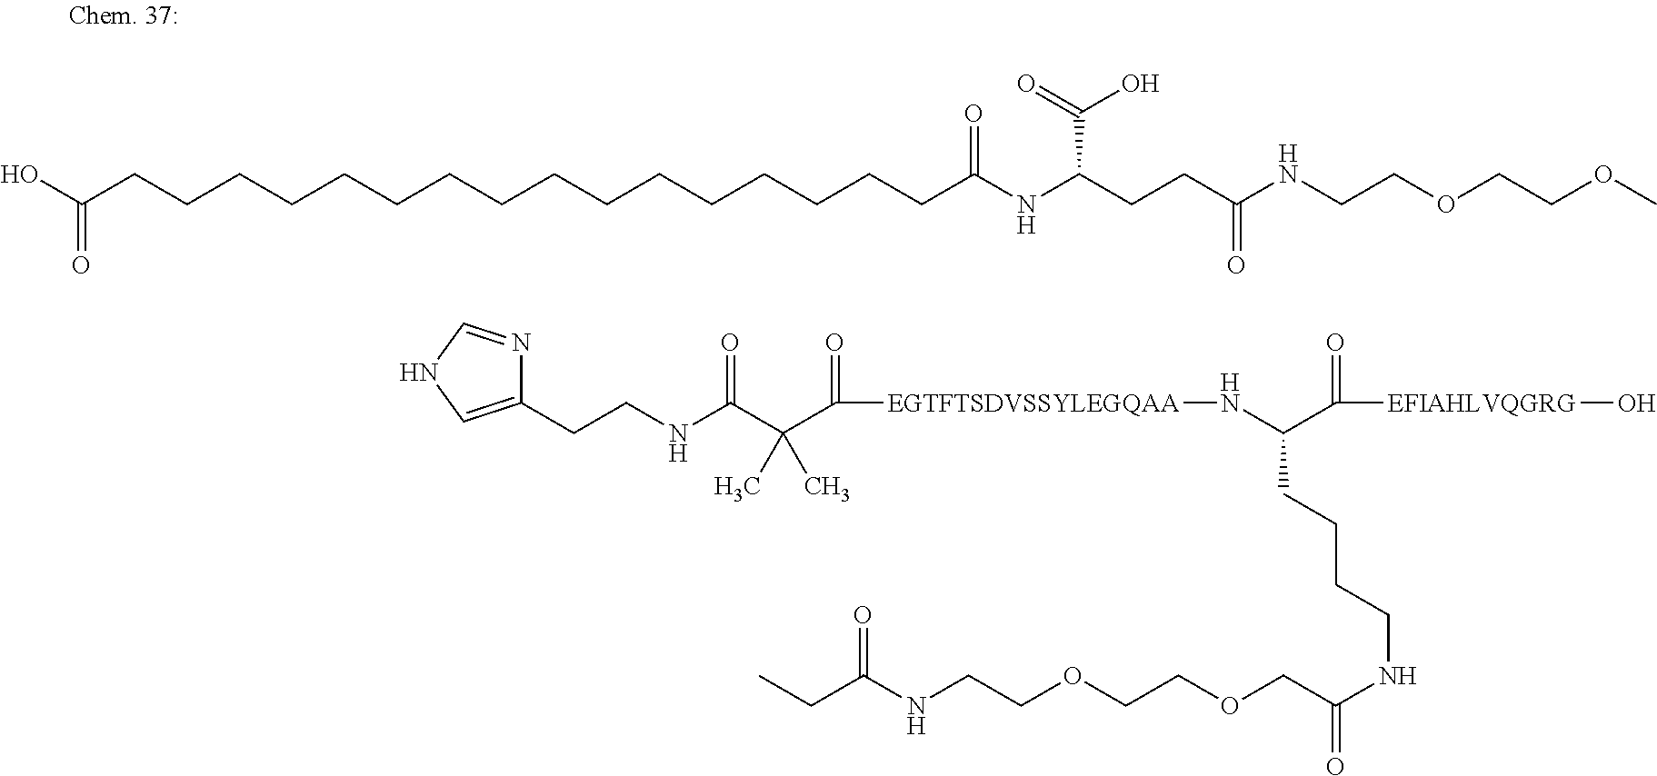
C(CCC(N[EGTFTSDVSSYLEGQAA]C(C(C(=O)NCCC1=CNC=N1)(C)C)=O)C([EFIAHLVQGRG]O)=O)CNC(COCCOCCNC(CC)=O)=O.OC(CCCCCCCCCCCCCCCCC(NC(C(=O)O)CCC(NCCOCCOC)=O)=O)=O
